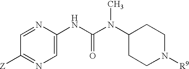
[Z]C1=NC=C(NC(N(C2CCN([R9])CC2)C)=O)N=C1
